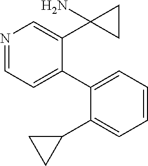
N1=CC=C(C2=CC=CC=C2C2CC2)C(C2(N)CC2)=C1
